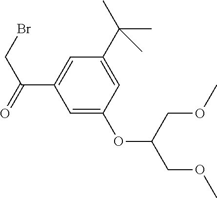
C1(C(CBr)=O)=CC(C(C)(C)C)=CC(OC(COC)COC)=C1
